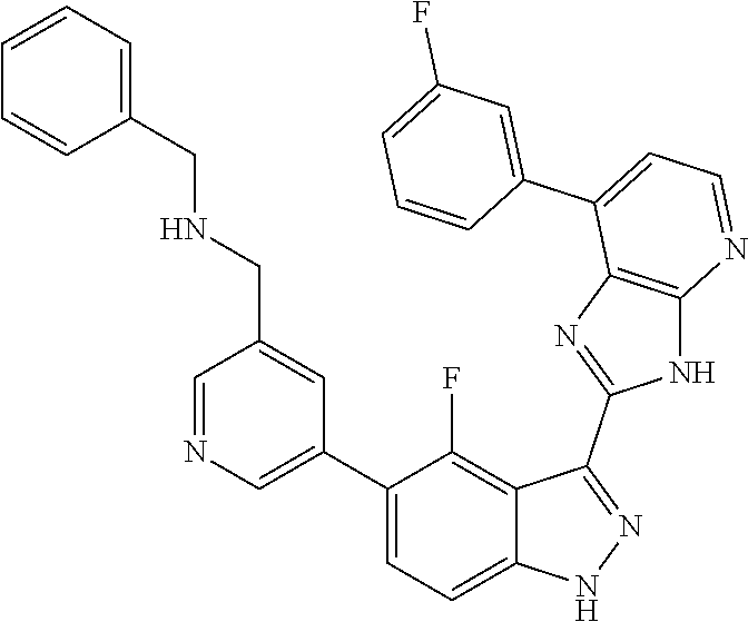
C1=NC=C(C2=CC=C3C(=C2F)C(C2=NC4=C(N2)N=CC=C4C2=CC(F)=CC=C2)=NN3)C=C1CNCC1=CC=CC=C1
